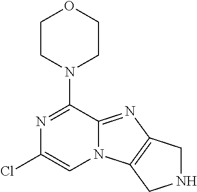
N1=C(N2CCOCC2)C2=NC3=C(N2C=C1Cl)CNC3
